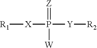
[R1][X]P([Y][R2])(=[Z])[W]
